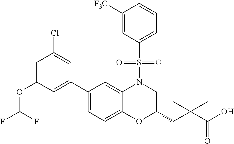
C1(C2=CC(OC(F)F)=CC(Cl)=C2)=CC=C2C(=C1)N(S(C1=CC=CC([F3C])=C1)(=O)=O)CC(CC(C(O)=O)(C)C)O2
